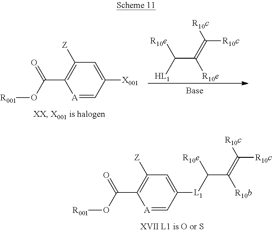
[A]1=CC([L1]C([R10e])C([R10b])=C([R10c])[R10c])=CC([Z])=C1C(O[R001])=O.[A]1=CC([X001])=CC([Z])=C1C(O[R001])=O.[HL1]C([R10e])C([R10e])=C([R10c])[R10c]
